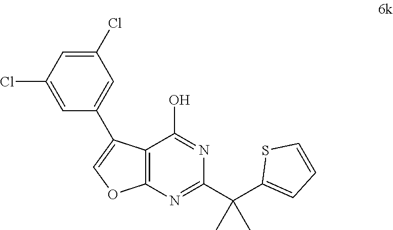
C12=C(N=C(C(C3=CC=CS3)(C)C)N=C1O)OC=C2C1=CC(Cl)=CC(Cl)=C1
